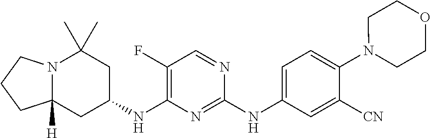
N12C([H])(CC(NC3=C(F)C=NC(NC4=CC=C(N5CCOCC5)C([CN])=C4)=N3)CC1(C)C)CCC2
